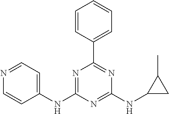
C1(NC2=NC(C3=CC=CC=C3)=NC(NC3CC3C)=N2)=CC=NC=C1
